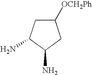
C1C([OCH2Ph])CC(N)C1N
